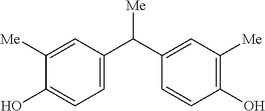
C1([Me])=CC(C(C2=CC([Me])=C(O)C=C2)[Me])=CC=C1O
